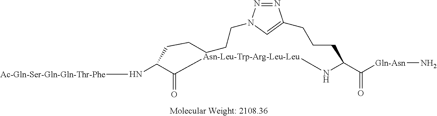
[Ac-Gln-Ser-Gln-Gln-Thr-Phe]NC1CCCCCN2N=NC(=C2)CCCC(C([Gln-Asn]N)=O)N[Asn-Leu-Trp-Arg-Leu-Leu]C1=O
